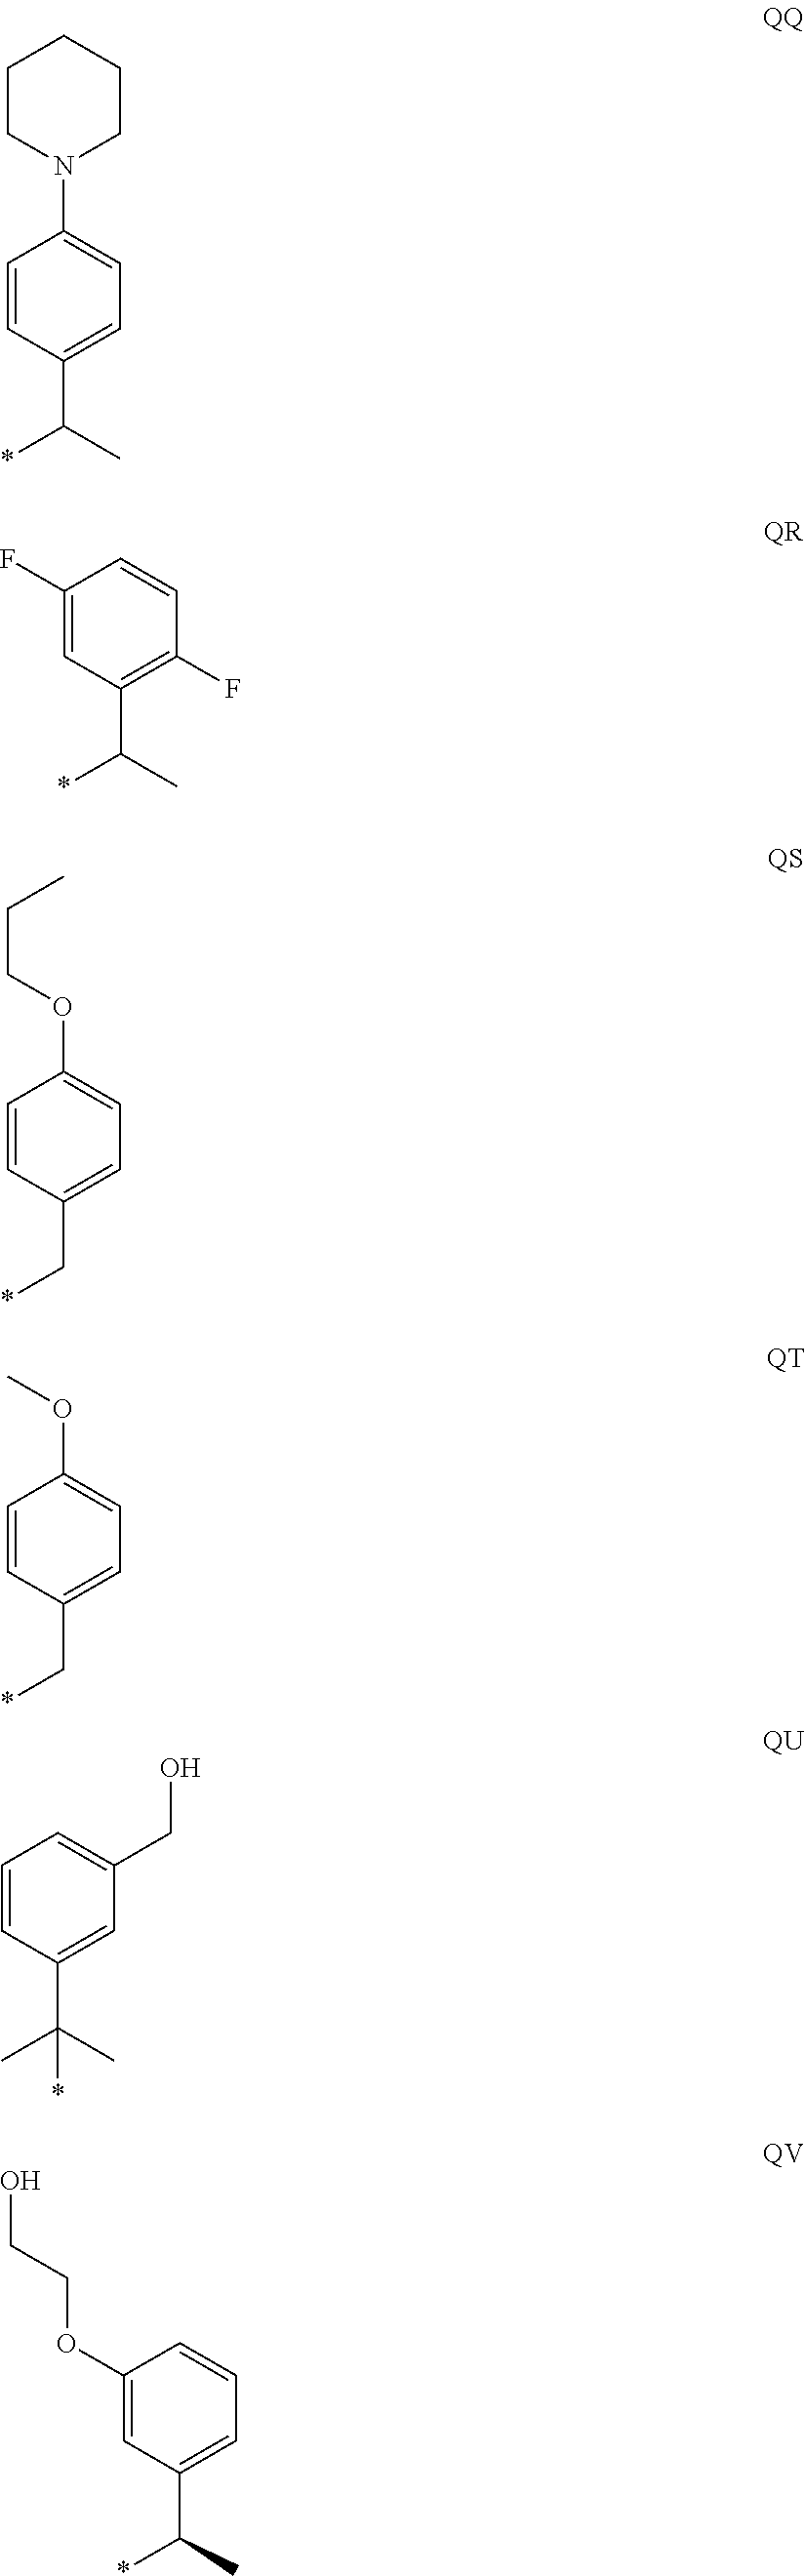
N1(C2=CC=C(C(*)C)C=C2)CCCCC1.C1(F)=CC(C(*)C)=C(F)C=C1.O(C1=CC=C(C*)C=C1)CCC.O(C1=CC=C(C*)C=C1)C.C1=CC(C(C)(C)*)=CC(CO)=C1.C1(OCCO)=CC(C(*)C)=CC=C1
